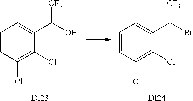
C1=CC(Cl)=C(Cl)C(C([CF3])O)=C1.[DI23].C1=CC(Cl)=C(Cl)C(C([CF3])Br)=C1.[DI24]
